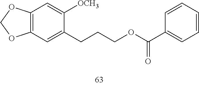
C12=C(OCO1)C=C([OCH3])C(CCCOC(=O)C1=CC=CC=C1)=C2
